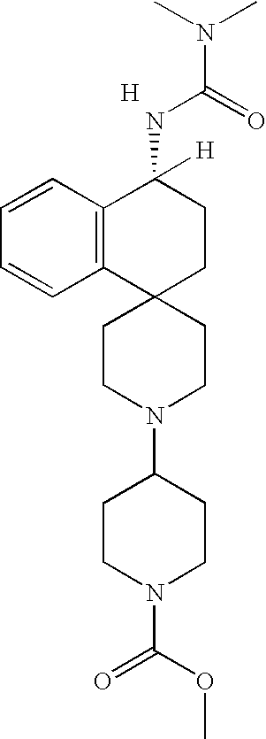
C12(CCN(C3CCN(C(=O)OC)CC3)CC1)CCC(NC(N(C)C)=O)([H])C1=C2C=CC=C1.[H]
